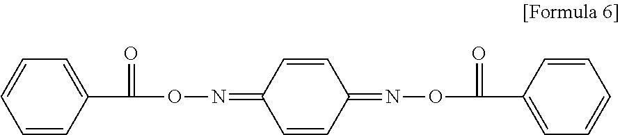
C1=CC(C(ON=C2C=CC(=NOC(C3=CC=CC=C3)=O)C=C2)=O)=CC=C1
